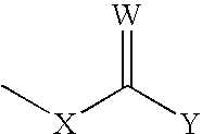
C[X]C([Y])=[W]
